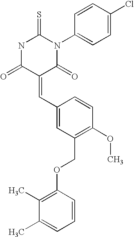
C1(=CC2=CC(COC3=C(C)C(C)=CC=C3)=C(OC)C=C2)C(=O)N(C2=CC=C(Cl)C=C2)C(=S)NC1=O
